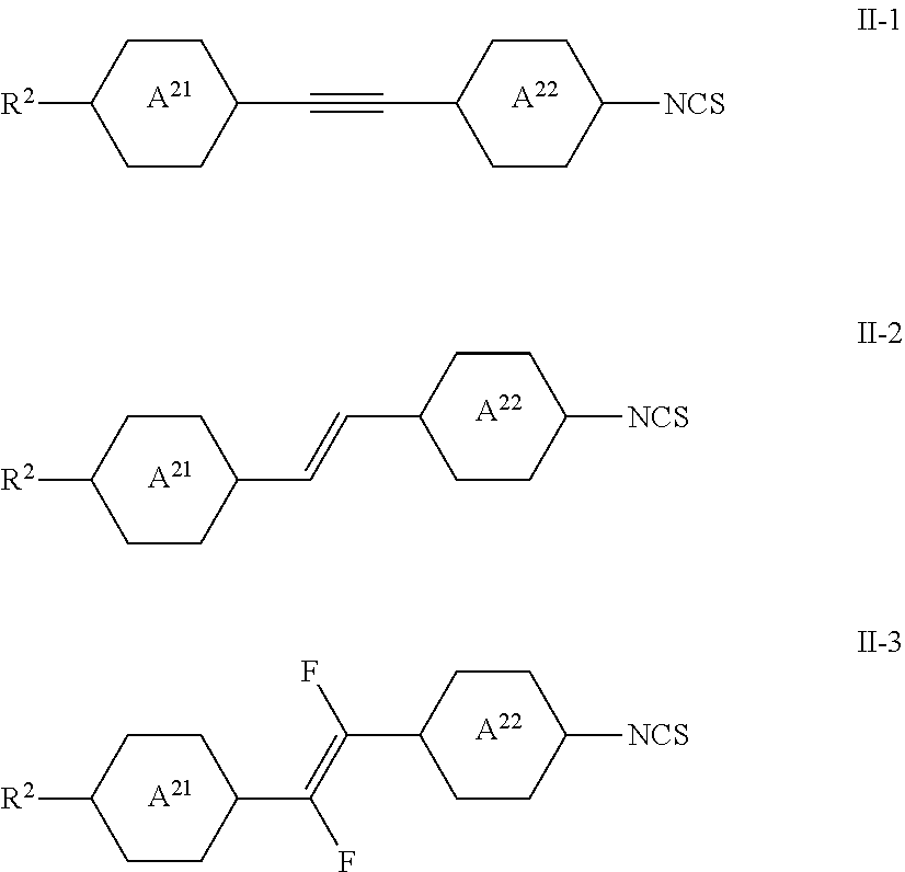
[R2]C1CCC(C#CC2CCC([NCS])CC2)CC1.[A21].[A22].[R2]C1CCC(C=CC2CCC([NCS])CC2)CC1.[A21].[A22].[R2]C1CCC(C(=C(C2CCC([NCS])CC2)F)F)CC1.[A21].[A22]
